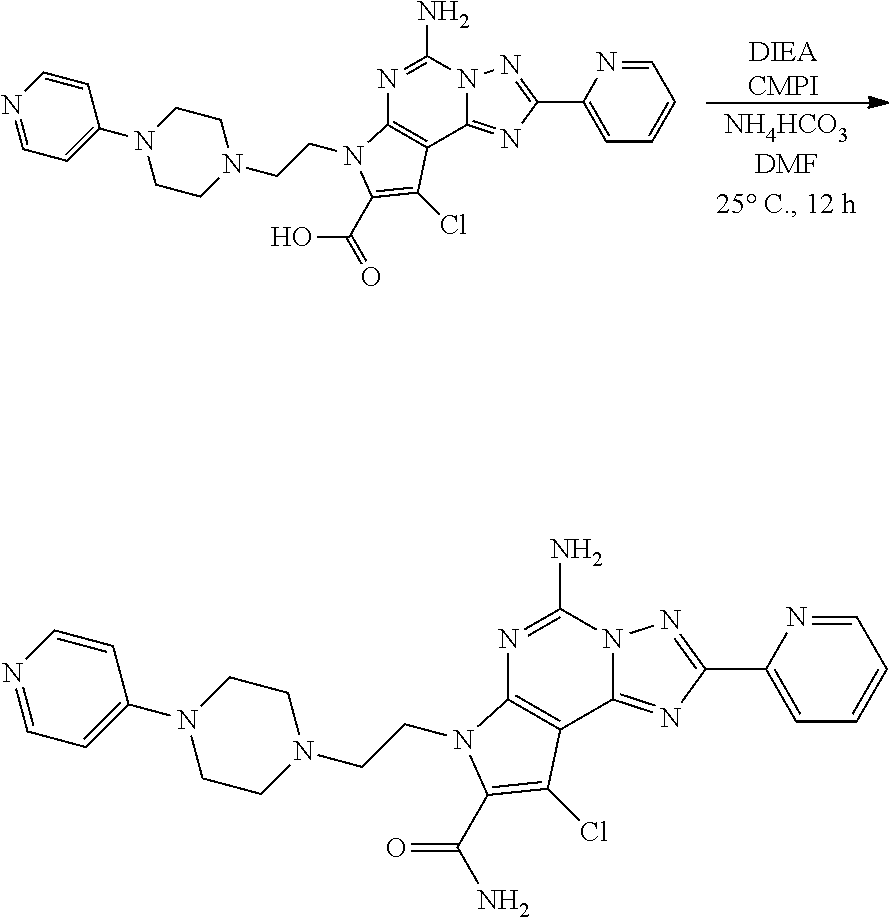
[DIEACMPI].N1=C(N)N2C(=NC(C3=CC=CC=N3)=N2)C2=C1N(CCN1CCN(C3=CC=NC=C3)CC1)C(C(=O)O)=C2Cl.N1=C(N)N2C(=NC(C3=CC=CC=N3)=N2)C2=C1N(CCN1CCN(C3=CC=NC=C3)CC1)C(C(N)=O)=C2Cl
